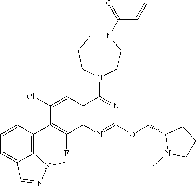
C12=C(C=C(Cl)C(C3=C4C(=CC=C3C)C=NN4C)=C1F)C(N1CCN(C(=O)C=C)CCC1)=NC(OCC1N(C)CCC1)=N2
